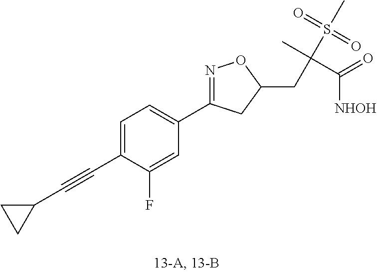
C(C(C)(S(=O)(C)=O)C(=O)[NHOH])C1ON=C(C2=CC=C(C#CC3CC3)C(F)=C2)C1
